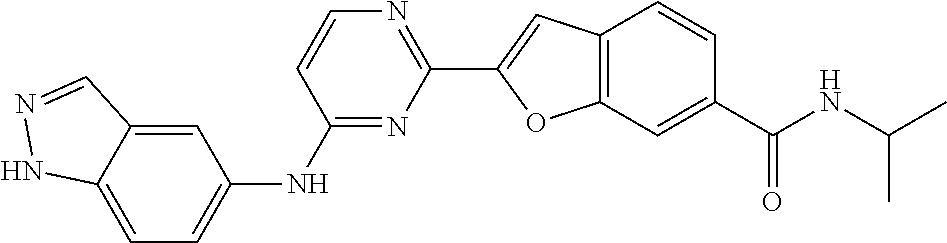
C1(C2=NC=CC(NC3=CC=C4C(=C3)C=NN4)=N2)=CC2=C(O1)C=C(C(NC(C)C)=O)C=C2
